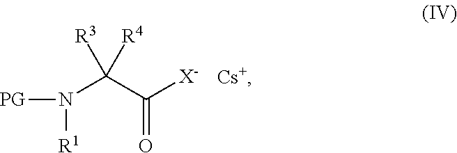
[PG]N(C(C([X-])=O)([R3])[R4])[R1].[Cs+]
